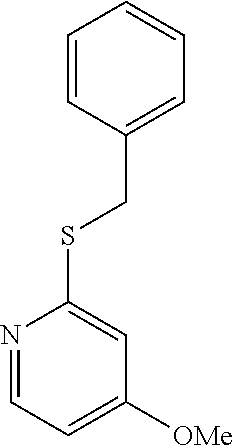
C1=CC(CSC2=CC([OMe])=CC=N2)=CC=C1
